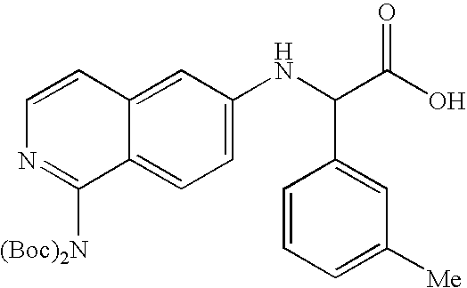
C1=C(NC(C(O)=O)C2=CC([Me])=CC=C2)C=C2C(=C1)C([(Boc)2N])=NC=C2
